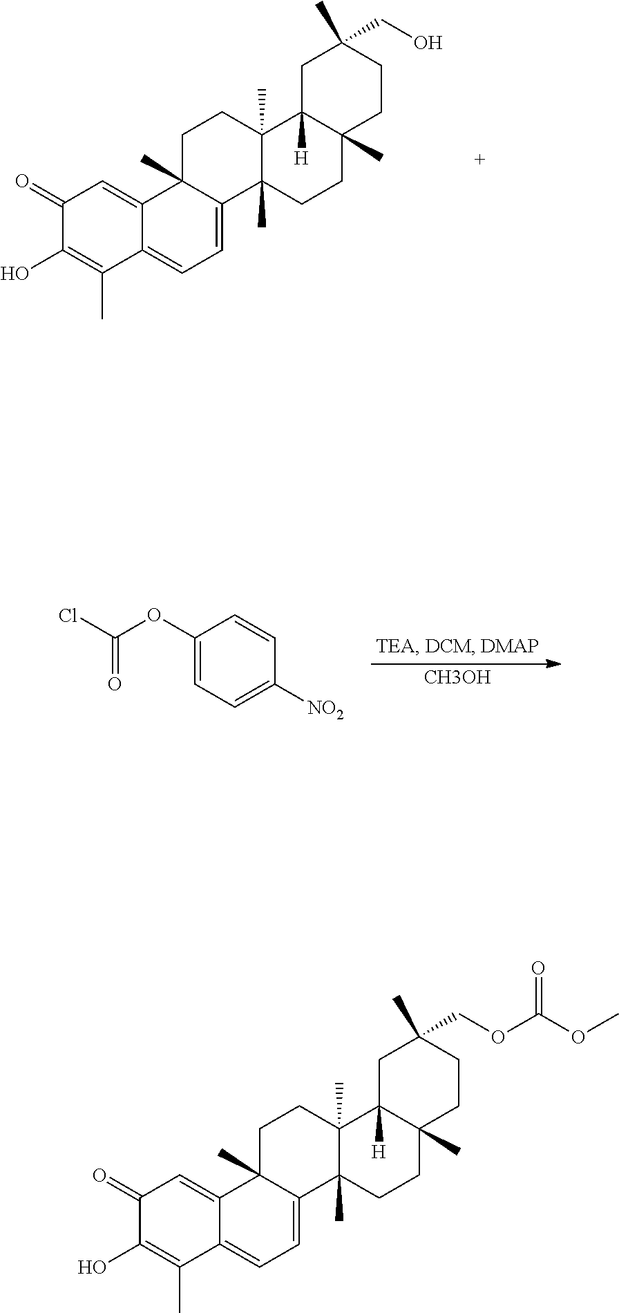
C1(=O)C(O)=C(C)C2=CC=C3C(C)(C2=C1)CCC1(C)C3(C)CCC2(C)C1([H])CC(CO)(C)CC2.C1=C(OC(Cl)=O)C=CC([NO2])=C1.[CH3OH].C1(=O)C(O)=C(C)C2=CC=C3C(C)(C2=C1)CCC1(C)C3(C)CCC2(C)C1([H])CC(COC(OC)=O)(C)CC2
